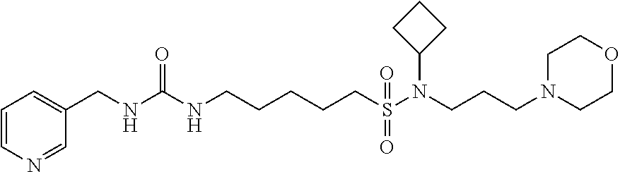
C(NC(NCCCCCS(=O)(=O)N(CCCN1CCOCC1)C1CCC1)=O)C1=CC=CN=C1
